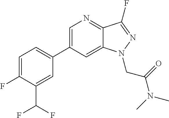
C1=C(C2=CC=C(F)C(C(F)F)=C2)C=C2C(=N1)C(F)=NN2CC(N(C)C)=O
